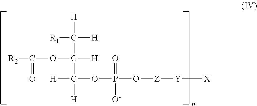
[R2]C(OC([H])(C([R1])([H])[H])C([H])([H])OP(O[Z][Y][X])(=O)[O-])=O
